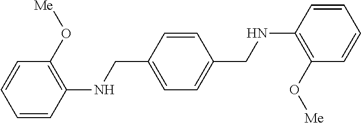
C1(CNC2=C(O[Me])C=CC=C2)=CC=C(CNC2=C(O[Me])C=CC=C2)C=C1
